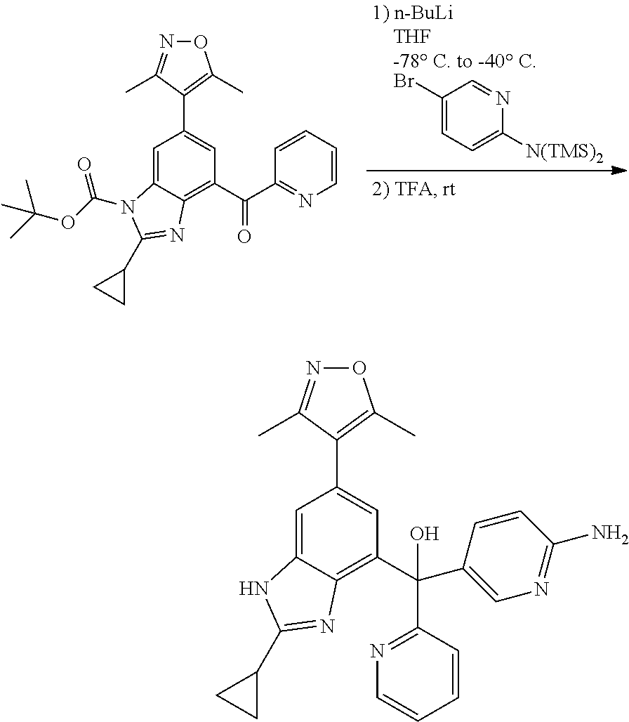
C1(Br)=CC=C([N(TMS)2])N=C1.C12=CC(C3=C(C)ON=C3C)=CC(C(C3=NC=CC=C3)=O)=C1N=C(C1CC1)N2C(OC(C)(C)C)=O.C12=CC(C3=C(C)ON=C3C)=CC(C(C3=CN=C(N)C=C3)(C3=NC=CC=C3)O)=C1N=C(C1CC1)N2
